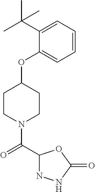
C1(OC2CCN(C(C3NNC(=O)O3)=O)CC2)=CC=CC=C1C(C)(C)C
